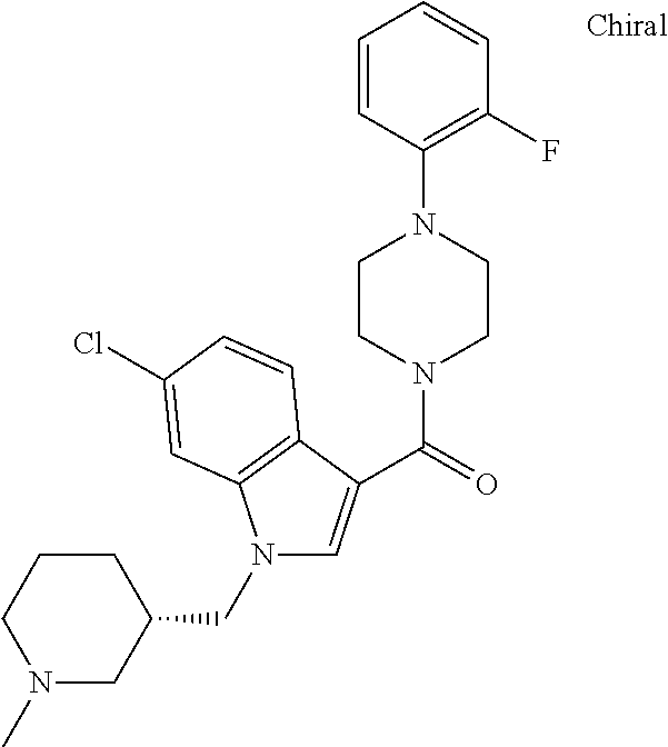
C1=CC(N2CCN(C(=O)C3=CN(CC4CCCN(C)C4)C4=C3C=CC(Cl)=C4)CC2)=C(F)C=C1
